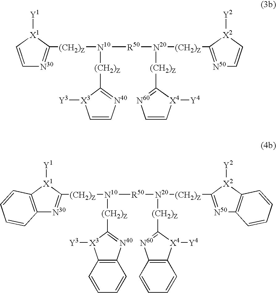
C1=C[X1]([Y1])C([(CH2)Z][N10]([(CH2)Z]C2=[N40]C=C[X3]2[Y3])[R50][N20]([(CH2)Z]C2=[N50]C=C[X2]2[Y2])[(CH2)Z]C2=[N60]C=C[X4]2[Y4])=[N30]1.C12=C([X1]([Y1])C([(CH2)Z][N10]([(CH2)Z]C3=[N40]C4=C([X3]3[Y3])C=CC=C4)[R50][N20]([(CH2)Z]C3=[N50]C4=C([X2]3[Y2])C=CC=C4)[(CH2)Z]C3=[N60]C4=C([X4]3[Y4])C=CC=C4)=[N30]1)C=CC=C2
